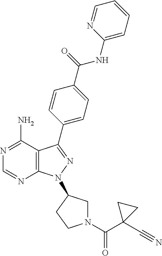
N1=C(N)C2=C(N=C1)N(C1CN(C(C3(C#N)CC3)=O)CC1)N=C2C1=CC=C(C(=O)NC2=CC=CC=N2)C=C1
